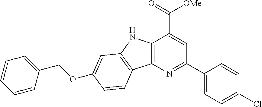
C1(COC2=CC3=C(C4=C(N3)C(C(=O)[OMe])=CC(C3=CC=C(Cl)C=C3)=N4)C=C2)=CC=CC=C1
